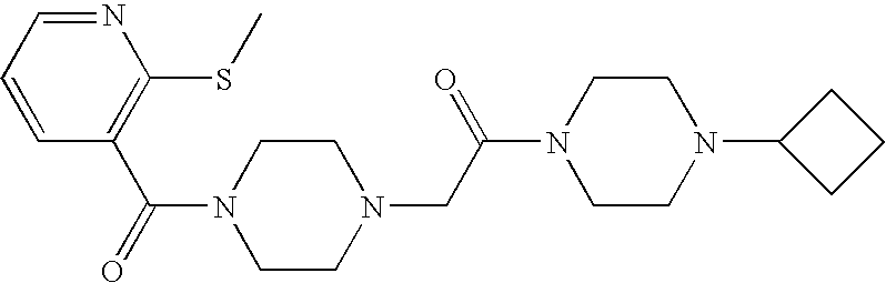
O=C(C1=C(SC)N=CC=C1)N1CCN(CC(N2CCN(C3CCC3)CC2)=O)CC1
